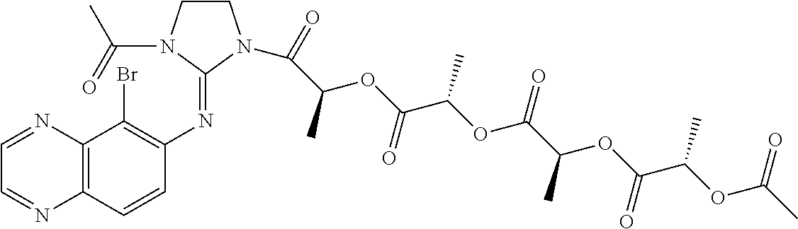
C1CN(C(=O)C)C(=NC2=C(Br)C3=C(C=C2)N=CC=N3)N1C(=O)C(OC(C(OC(C(C)OC(C(OC(C)=O)C)=O)=O)C)=O)C
